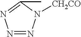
N1=NN=C(C)N1[CH2CO]
